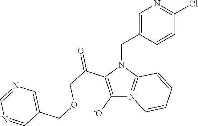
C1([-O])=C(C(COCC2=CN=CN=C2)=O)N(CC2=CN=C(Cl)C=C2)C2=[N+]1C=CC=C2
